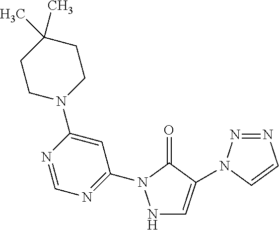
N1C=C(N2N=NC=C2)C(=O)N1C1=NC=NC(N2CCC(C)(C)CC2)=C1
